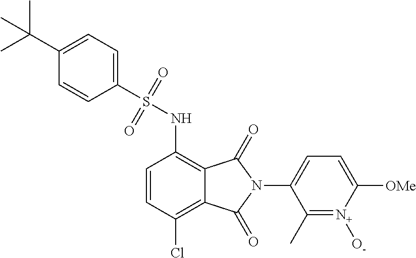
C1=CC(Cl)=C2C(=C1NS(C1=CC=C(C(C)(C)C)C=C1)(=O)=O)C(=O)N(C1=CC=C([OMe])[N+]([O-])=C1C)C2=O
